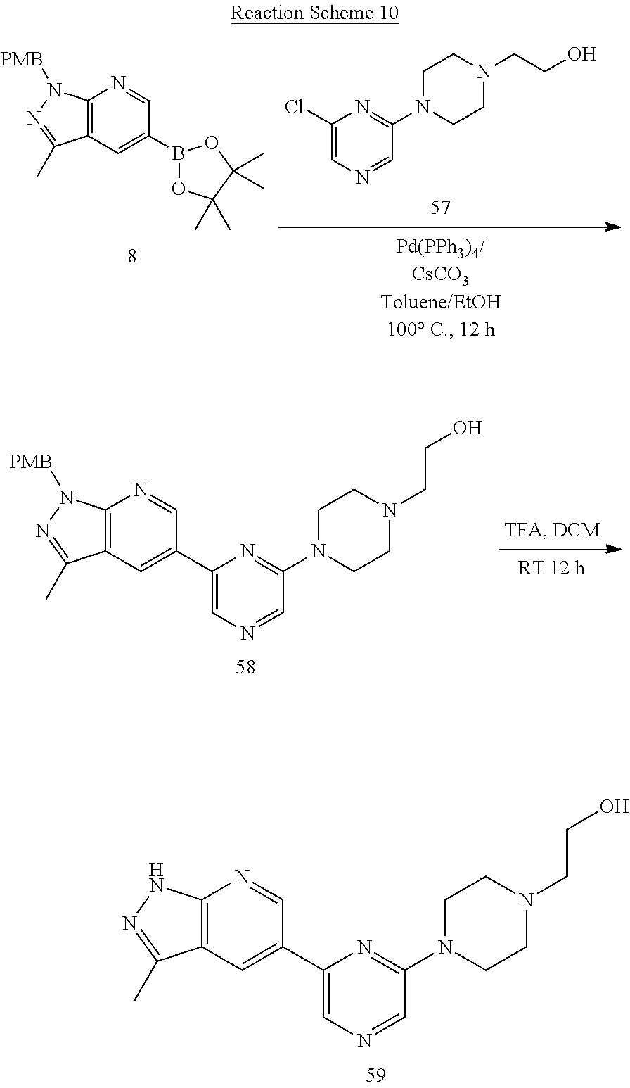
C1(Cl)=CN=CC(N2CCN(CCO)CC2)=N1.C12=C(C=C(B3OC(C)(C)C(C)(C)O3)C=N1)C(C)=NN2[PMB].C12=C(C=C(C3=CN=CC(N4CCN(CCO)CC4)=N3)C=N1)C(C)=NN2[PMB].C12=C(C=C(C3=CN=CC(N4CCN(CCO)CC4)=N3)C=N1)C(C)=NN2
